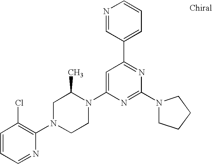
C1=CC=NC(N2CCN(C3=CC(C4=CC=CN=C4)=NC(N4CCCC4)=N3)C(C)C2)=C1Cl
